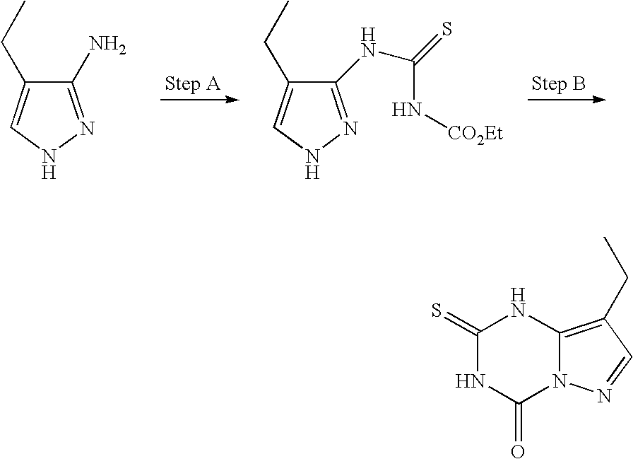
C1(N)=NNC=C1CC.C1(NC(=S)N[CO2Et])=NNC=C1CC.C1(=S)NC(=O)N2C(=C(CC)C=N2)N1
